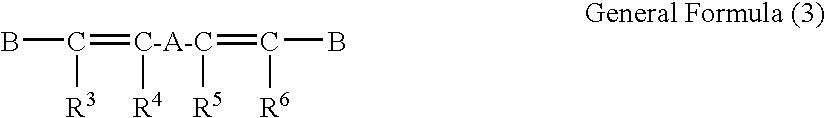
BC(=[C-A-C]([R5])(=C([R6])B)[R4])[R3]
